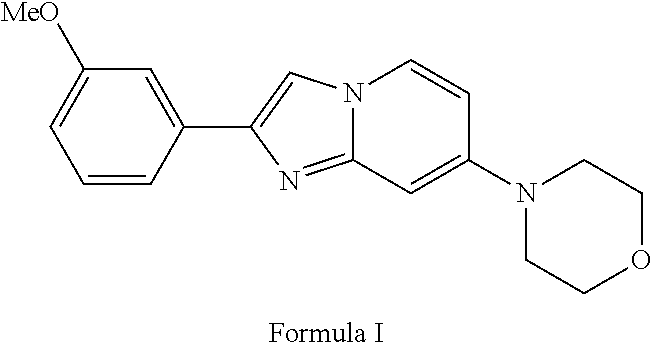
N12C(=NC(C3=CC([MeO])=CC=C3)=C1)C=C(N1CCOCC1)C=C2
